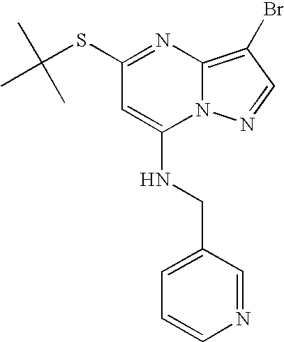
C1=CN=CC(CNC2=CC(SC(C)(C)C)=NC3=C(Br)C=NN23)=C1
